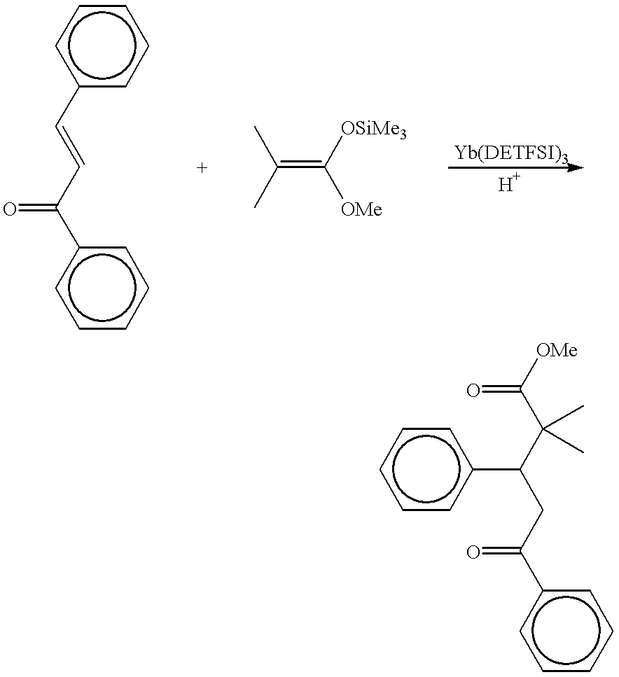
c1c(C=CC(c2ccccc2)=O)cccc1.C(=C([OMe])[OSiMe3])(C)C.c1ccccc1C(CC(C(C([OMe])=O)(C)C)c1ccccc1)=O
